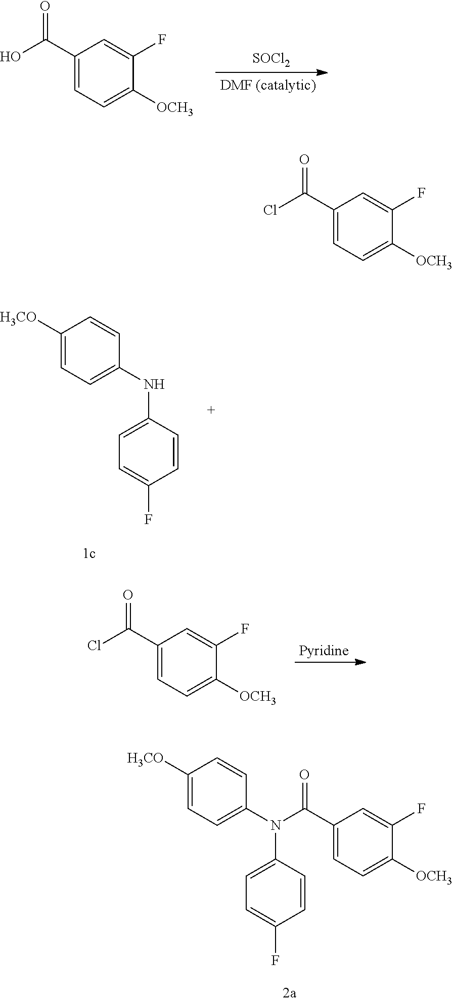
OC(C1=CC=C([OCH3])C(F)=C1)=O.[SOCl2].C1([H3CO])=CC=C(NC2=CC=C(F)C=C2)C=C1.C1(C(Cl)=O)=CC=C([OCH3])C(F)=C1.C1([H3CO])=CC=C(N(C(C2=CC=C([OCH3])C(F)=C2)=O)C2=CC=C(F)C=C2)C=C1.ClC(C1=CC=C([OCH3])C(F)=C1)=O
